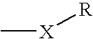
C[X][R]
